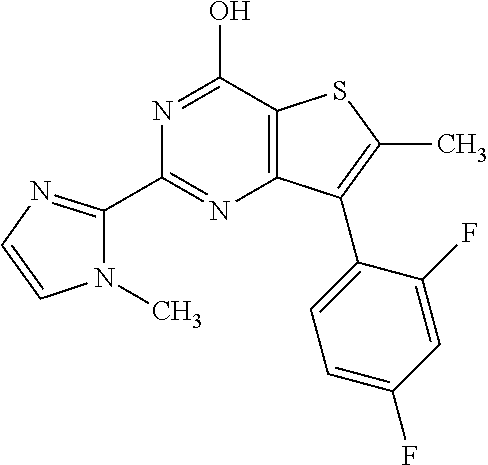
C1(C2=NC3=C(C(O)=N2)SC(C)=C3C2=CC=C(F)C=C2F)=NC=CN1C
